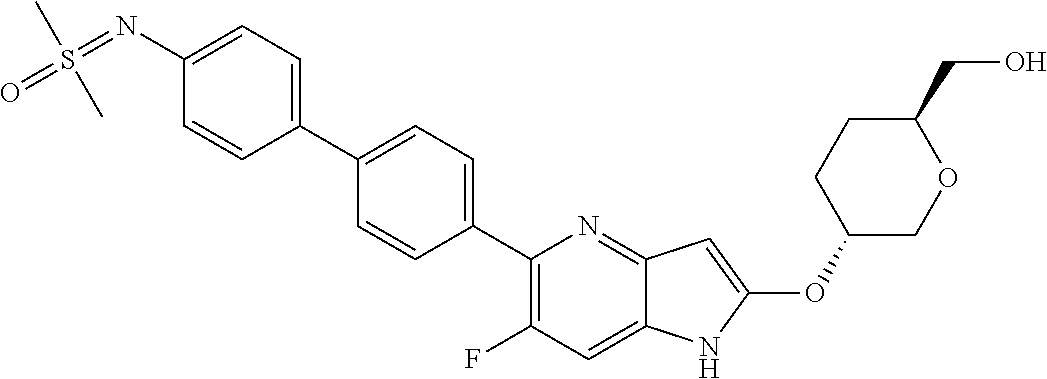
C1(C2=CC=C(C3=C(F)C=C4C(=N3)C=C(OC3COC(CO)CC3)N4)C=C2)=CC=C(N=S(=O)(C)C)C=C1
